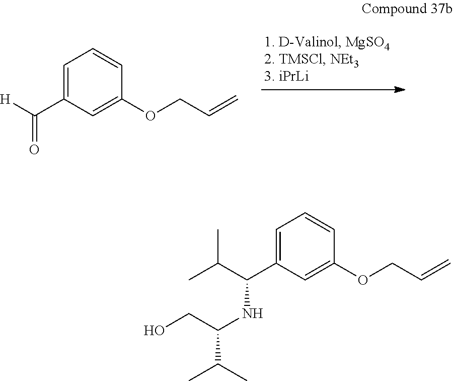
C1=C(C([H])=O)C=C(OCC=C)C=C1.C1=C(C(C(C)C)NC(C(C)C)CO)C=C(OCC=C)C=C1
